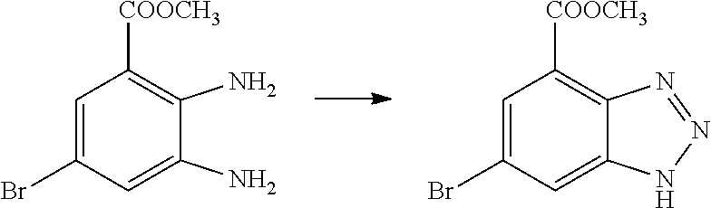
C1=C(Br)C=C(N)C(N)=C1[COOCH3].C1=C(Br)C=C2C(=C1[COOCH3])N=NN2
